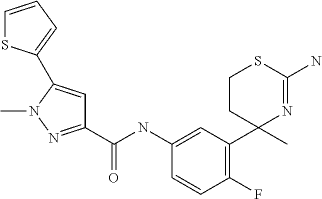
C1=C(NC(C2=NN(C)C(C3=CC=CS3)=C2)=O)C=CC(F)=C1C1(C)N=C(N)SCC1
